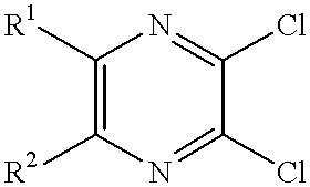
C1([R1])=C([R2])N=C(Cl)C(Cl)=N1
